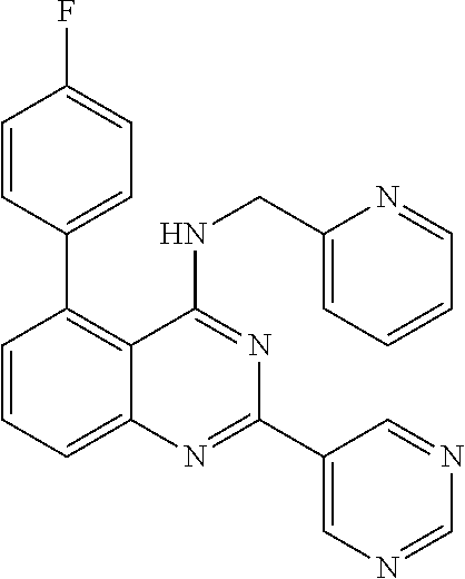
C1=CC(F)=CC=C1C1=C2C(=CC=C1)N=C(C1=CN=CN=C1)N=C2NCC1=CC=CC=N1
